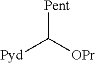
[Pent]C([OPr])[Pyd]
